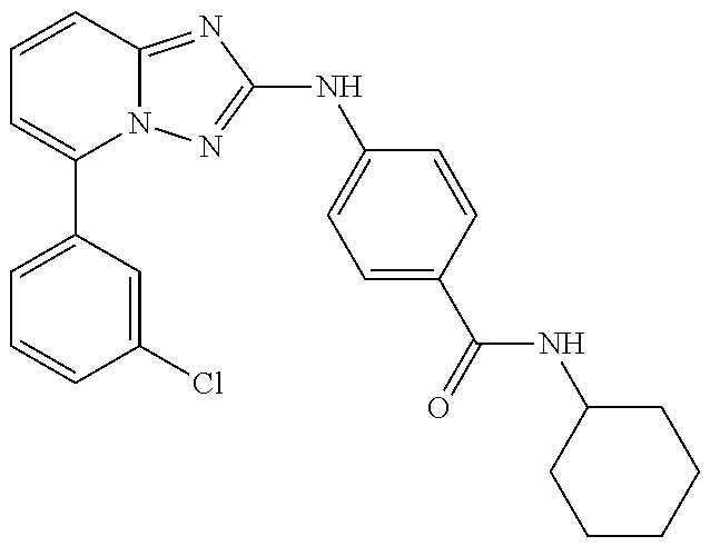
C1=C(C2=CC=CC3=NC(NC4=CC=C(C(=O)NC5CCCCC5)C=C4)=NN23)C=C(Cl)C=C1
